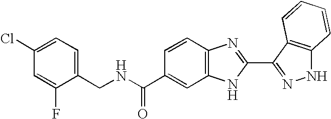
C1=CC2=C(C=C1C(NCC1=CC=C(Cl)C=C1F)=O)NC(C1=NNC3=C1C=CC=C3)=N2
